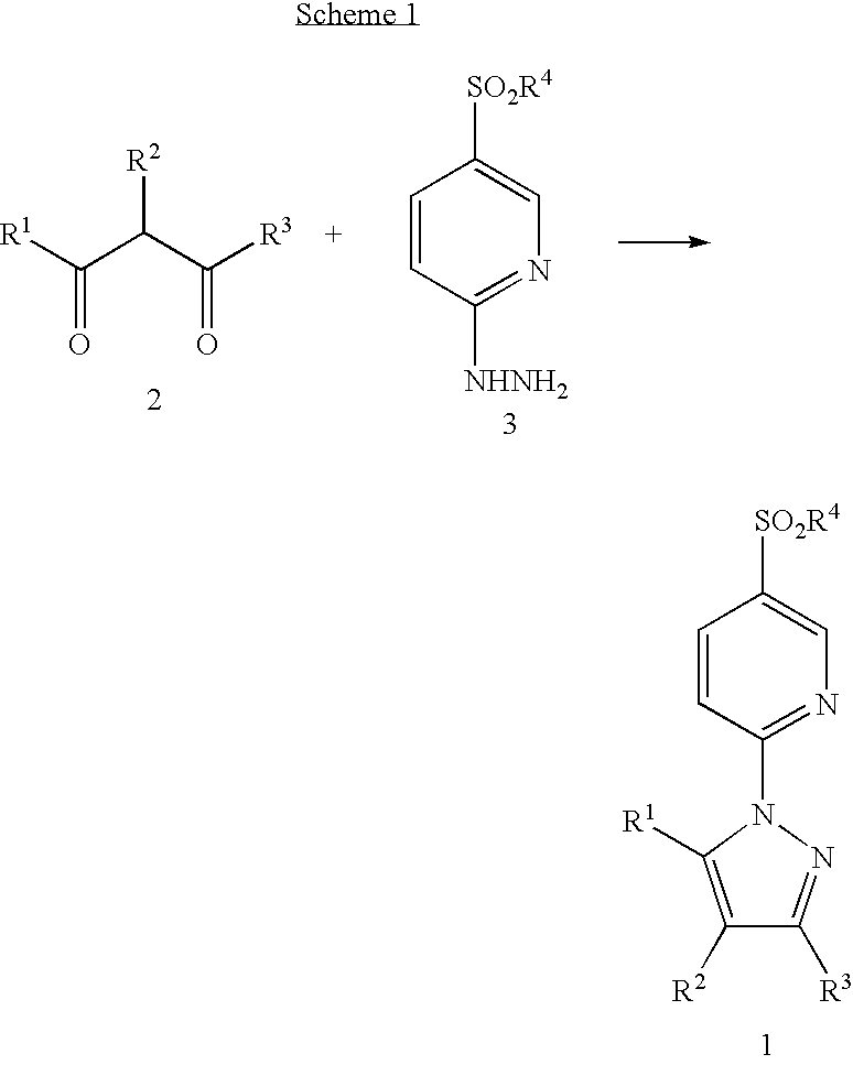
[R1]C(C(C([R3    +])=O)[R2])=O.C1([NHNH2])=NC=C([SO2R4])C=C1.C1(N2C([R1])=C([R2])C([R3])=N2)=NC=C([SO2R4])C=C1
